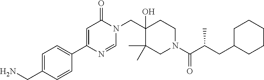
N1(CC2(O)C(C)(C)CN(C(=O)C(C)CC3CCCCC3)CC2)C(=O)C=C(C2=CC=C(CN)C=C2)N=C1
